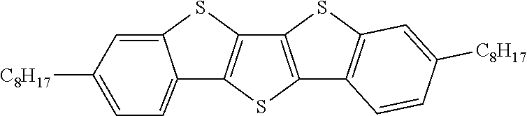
C12=C(SC3=C1SC1=CC([C8H17])=CC=C31)C1=C(S2)C=C([C8H17])C=C1
